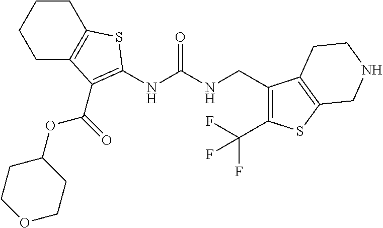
C1C2=C(CCC1)SC(NC(NCC1=C(C(F)(F)F)SC3=C1CCNC3)=O)=C2C(OC1CCOCC1)=O
